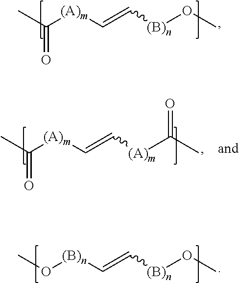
CC([(A)m]C=C[(B)n]OC)=O.CC([(A)m]C=C[(A)m]C(C)=O)=O.CO[(B)n]C=C[(B)n]OC
